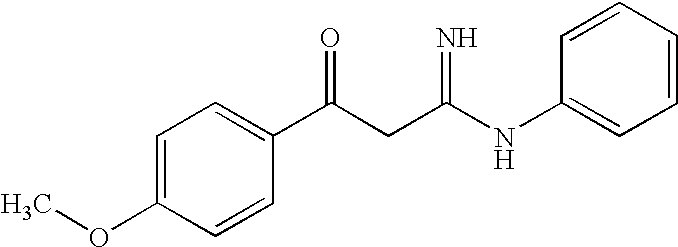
C1=C(OC)C=CC(C(CC(NC2=CC=CC=C2)=N)=O)=C1
